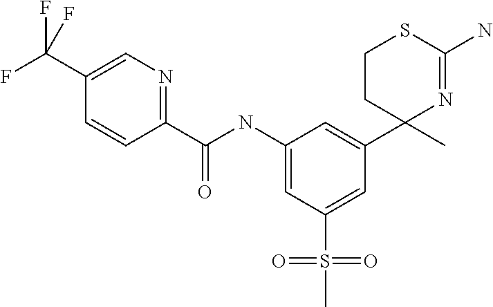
C1(C(NC2=CC(S(=O)(C)=O)=CC(C3(C)N=C(N)SCC3)=C2)=O)=NC=C(C(F)(F)F)C=C1
